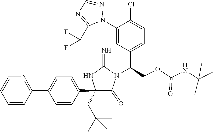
C1(C2=CC=C(C3=NC=CC=C3)C=C2)(CC(C)(C)C)C(=O)N(C(COC(NC(C)(C)C)=O)C2=CC=C(Cl)C(N3N=CN=C3C(F)F)=C2)C(=N)N1
